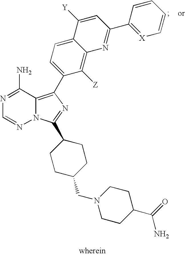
N1=C(N)C2=C(C3=CC=C4C(=C3[Z])N=C(C3=[X]C=CC=C3)C=C4[Y])N=C(C3CCC(CN4CCC(C(N)=O)CC4)CC3)N2N=C1
